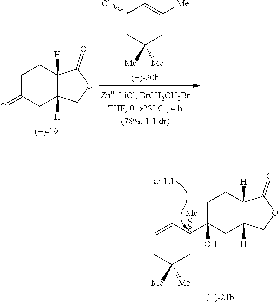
C1C(C2([Me])CC([Me])([Me])CC=C2)(O)CC2([H])C([H])(C1)C(=O)OC2.C1(Cl)CC([Me])([Me])CC([Me])=C1.C1C(=O)CC2([H])C([H])(C1)C(=O)OC2
